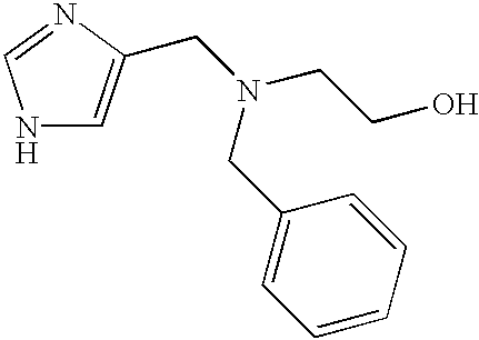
N1C=C(CN(CCO)CC2=CC=CC=C2)N=C1
